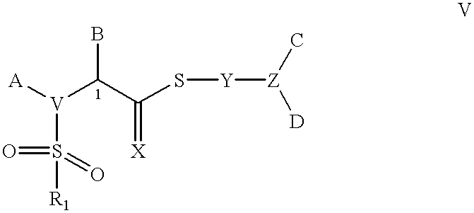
[A][V](C(C(S[Y][Z]([D])C)=[X])B)S(=O)([R1])=O
